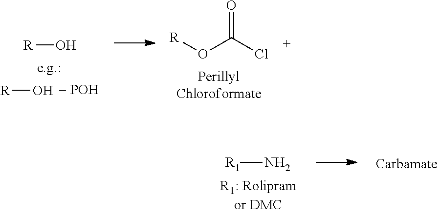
[R]O.[R]O.[R]OC(Cl)=O.[R1]N
